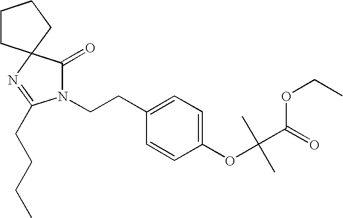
C(N1C(=O)C2(N=C1CCCC)CCCC2)CC1=CC=C(OC(C(=O)OCC)(C)C)C=C1
